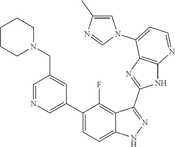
C1=NC=C(C2=CC=C3C(=C2F)C(C2=NC4=C(N2)N=CC=C4N2C=C(C)N=C2)=NN3)C=C1CN1CCCCC1
